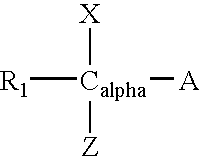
[R1][Calpha]([A])([X])[Z]
